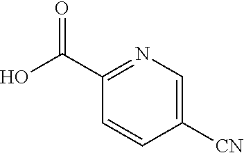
C1([CN])=CN=C(C(O)=O)C=C1
